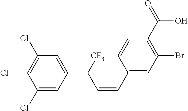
C1(Cl)=C(Cl)C=C(C([CF3])C=CC2=CC(Br)=C(C(=O)O)C=C2)C=C1Cl
